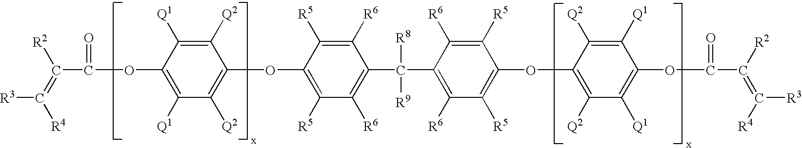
C1(OC2=C([Q2])C([Q1])=C(OC(=O)C([R2])=C([R3])[R4])C([Q1])=C2[Q2])=C([R5])C([R6])=C(C(C2=C([R6])C([R5])=C(OC3=C([Q2])C([Q1])=C(OC(=O)C([R2])=C([R3])[R4])C([Q1])=C3[Q2])C([R5])=C2[R6])([R8])[R9])C([R6])=C1[R5]
